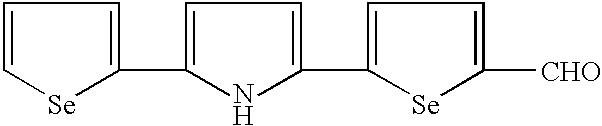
C1=C[Se]C(C2=CC=C(C3=CC=C([CHO])[Se]3)N2)=C1
